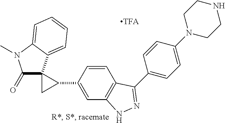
C1(=O)N(C)C2=CC=CC=C2C12CC2C1=CC2=C(C=C1)C(C1=CC=C(N3CCNCC3)C=C1)=NN2
